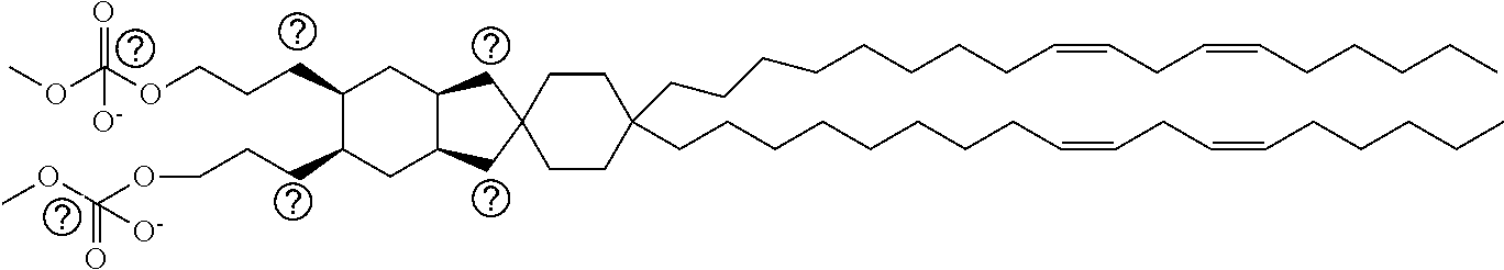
C(CCCCCCCC=CCC=CCCCCC)C1(CCCCCCCCC=CCC=CCCCCC)CCC2(CC1)CC1C(C2)CC(CCCOC(OC)([O-])=O)C(CCCOC(OC)(=O)[O-])C1
